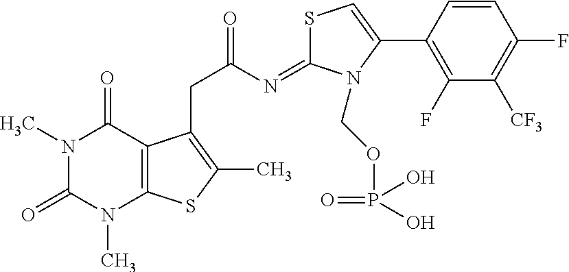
C1=CC(C2=CSC(=NC(CC3=C(C)SC4=C3C(=O)N(C)C(=O)N4C)=O)N2COP(=O)(O)O)=C(F)C([CF3])=C1F
